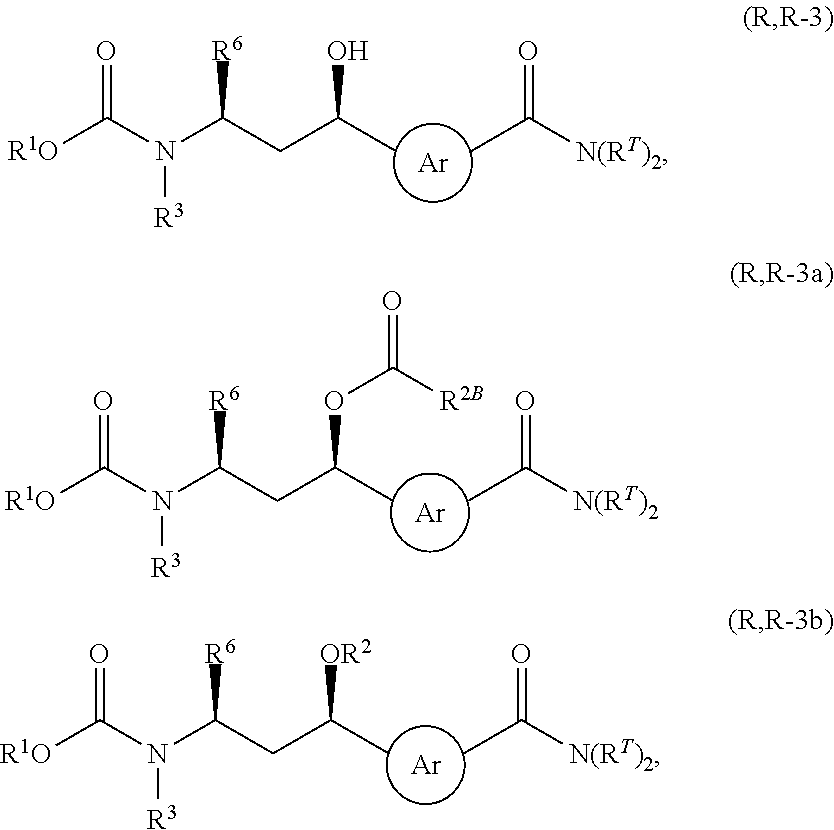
N(C(CC(C)O)[R6])(C([R1O])=O)[R3].[Ar].CC([N(RT)2])=O.N(C(CC(C)OC([R2B])=O)[R6])(C([R1O])=O)[R3].[Ar].CC([N(RT)2])=O.N(C(CC(C)[OR2])[R6])(C([R1O])=O)[R3].[Ar].CC([N(RT)2])=O
